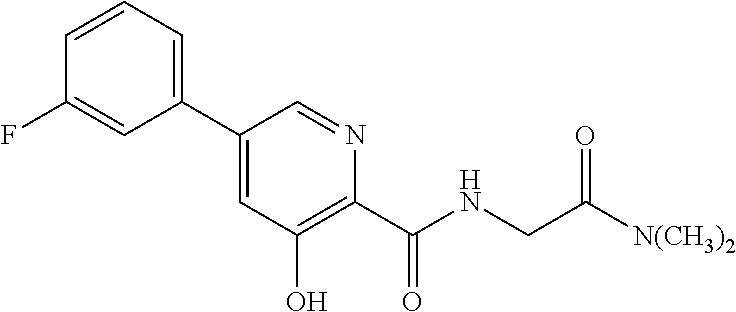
C1=C(C2=CC=CC(F)=C2)C=NC(C(NCC([N(CH3)2])=O)=O)=C1O
